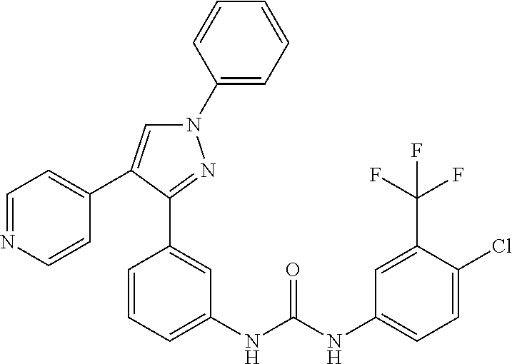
C1(C2=CC=NC=C2)=CN(C2=CC=CC=C2)N=C1C1=CC(NC(NC2=CC=C(Cl)C(C(F)(F)F)=C2)=O)=CC=C1
